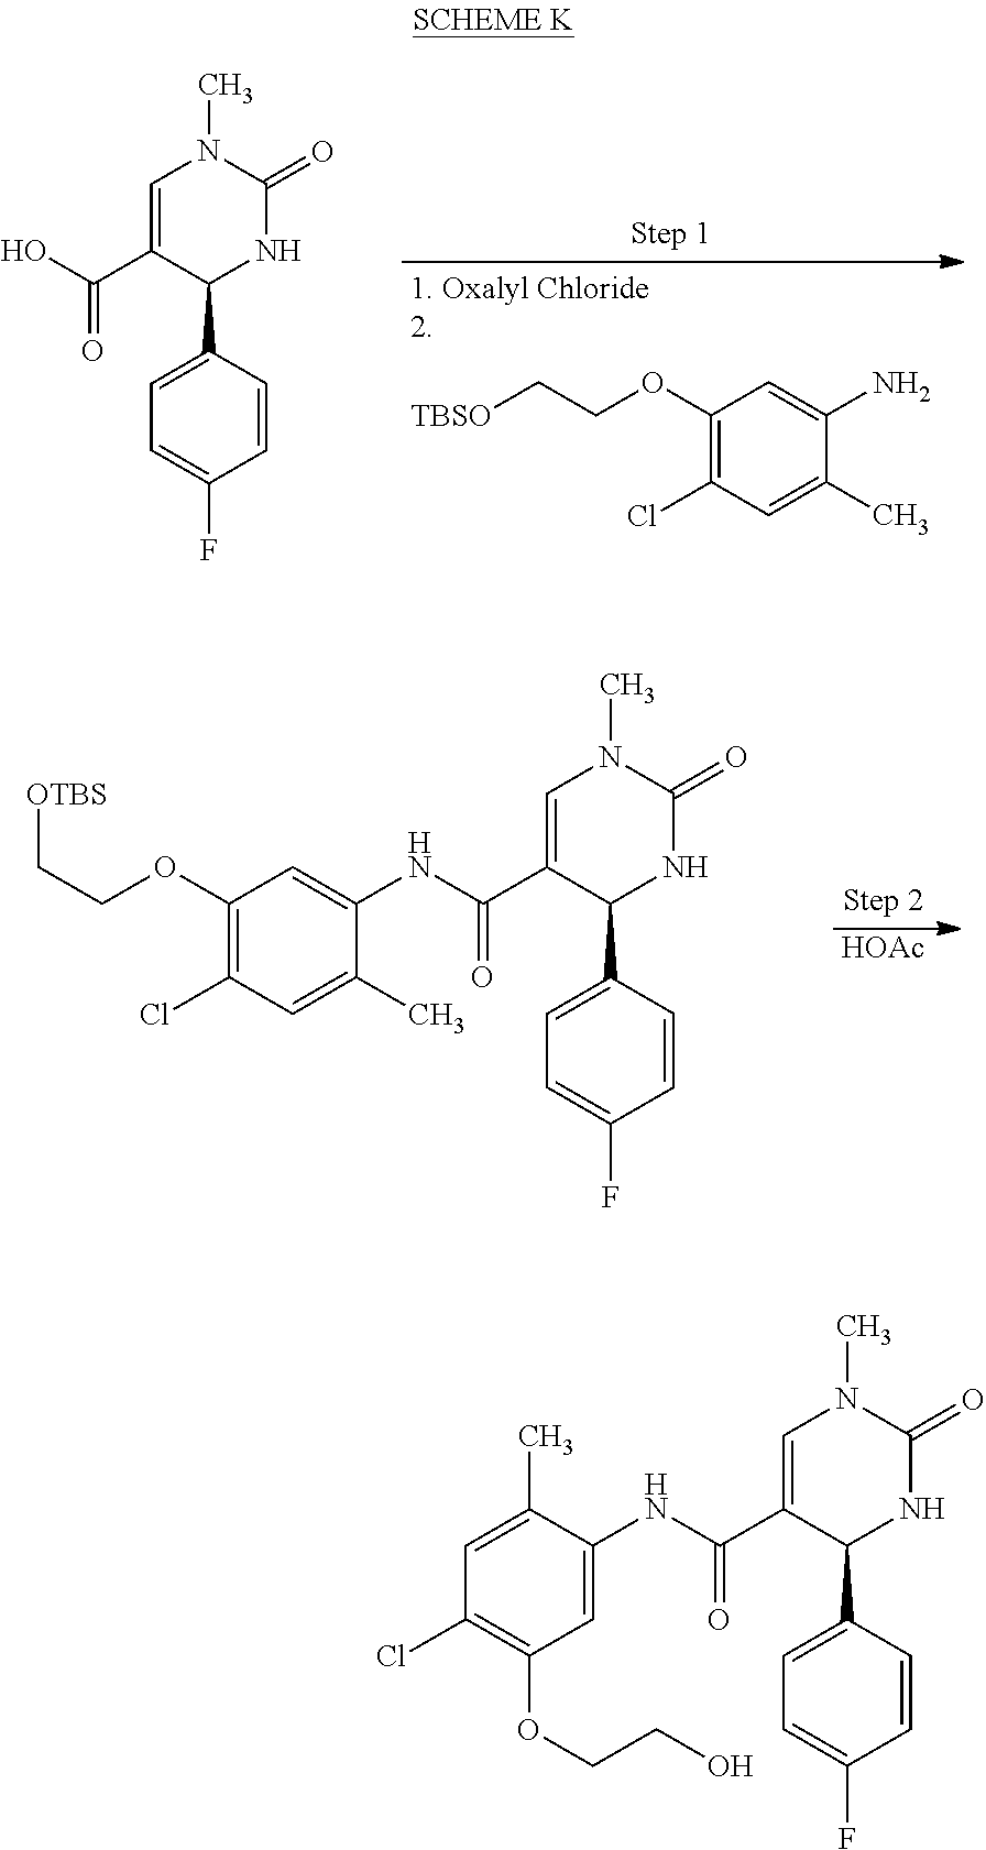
C1(OCC[TBSO])=C(Cl)C=C(C)C(N)=C1.C1=C(C(O)=O)C(C2=CC=C(F)C=C2)NC(=O)N1C.[HOAc].C1(OCC[OTBS])=C(Cl)C=C(C)C(NC(C2=CN(C)C(=O)NC2C2=CC=C(F)C=C2)=O)=C1.C1=C(C)C(NC(C2=CN(C)C(=O)NC2C2=CC=C(F)C=C2)=O)=CC(OCCO)=C1Cl
